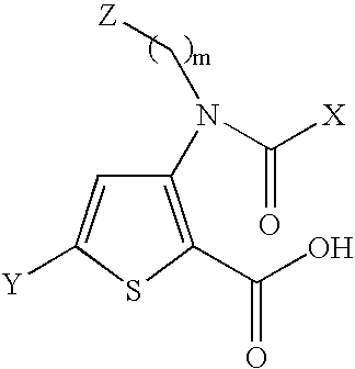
C1(N(C([X])=O)C[Z])=C(C(O)=O)SC([Y])=C1
